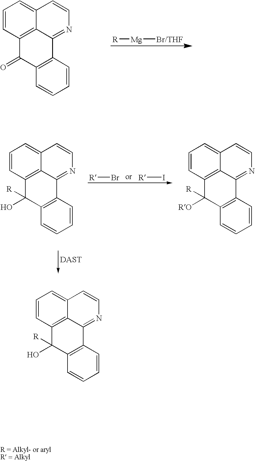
Br[R].I[R].C1=CC2=C3C(=C1)C=CN=C3C1=C(C2([R])O)C=CC=C1.C1=CC2=C3C(=C1)C=CN=C3C1=C(C2([R])O)C=CC=C1.C1=CC2=C3C(=C1)C=CN=C3C1=C(C2([R])[RO])C=CC=C1.C1=CC2=C3C(=C1)C=CN=C3C1=C(C2=O)C=CC=C1.[R][Mg][Br/THF]
